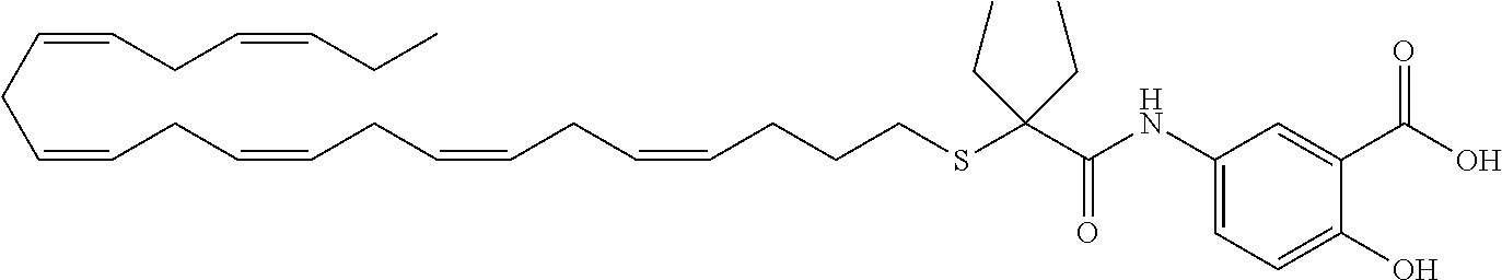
C(CC=CCC=CCC=CCC=CCCCSC(C(=O)NC1=CC=C(O)C(C(=O)O)=C1)(CC)CC)=CCC=CCC
